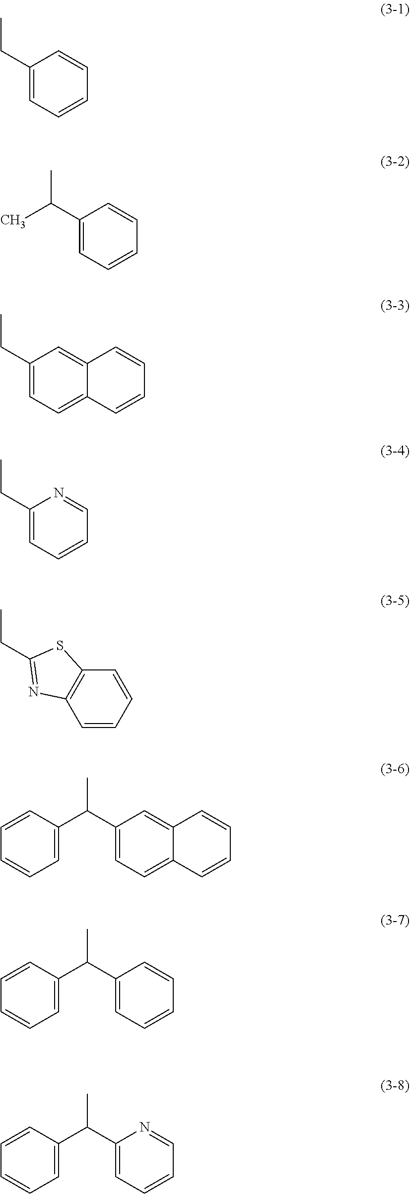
C1(CC)=CC=CC=C1.C1(C(C)C)=CC=CC=C1.C1(CC)=CC=C2C(=C1)C=CC=C2.C1(CC)=CC=CC=N1.C1=CC=CC2=C1N=C(CC)S2.C1=C(C(C2=CC=C3C(=C2)C=CC=C3)C)C=CC=C1.C1=C(C(C2=CC=CC=C2)C)C=CC=C1.C1=C(C(C2=CC=CC=N2)C)C=CC=C1
